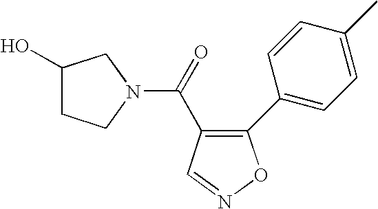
C1(O)CCN(C(=O)C2=C(C3=CC=C(C)C=C3)ON=C2)C1
